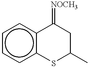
c1ccc2c(c1)C(=[NOCH3])CC(C)S2
